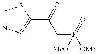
C1=NC=C(C(CP(=O)([OMe])[MeO])=O)S1
